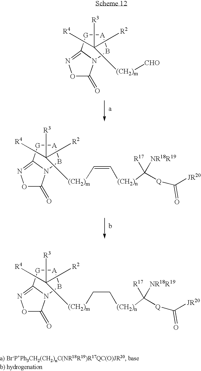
[A]1[G]C2=NOC(=O)N2B1.C([R3])([R4])(C[R2])[(CH2)m][CHO].[A]1[G]C2=NOC(=O)N2B1.C([R3])([R4])(C[R2])[(CH2)m]C=C[(CH2)n]C([Q]C([JR20])=O)([R17])[NR18R19].[A]1[G]C2=NOC(=O)N2B1.C([R3])([R4])(C[R2])[(CH2)m]CC[(CH2)n]C([Q]C([JR20])=O)([R17])[NR18R19]
